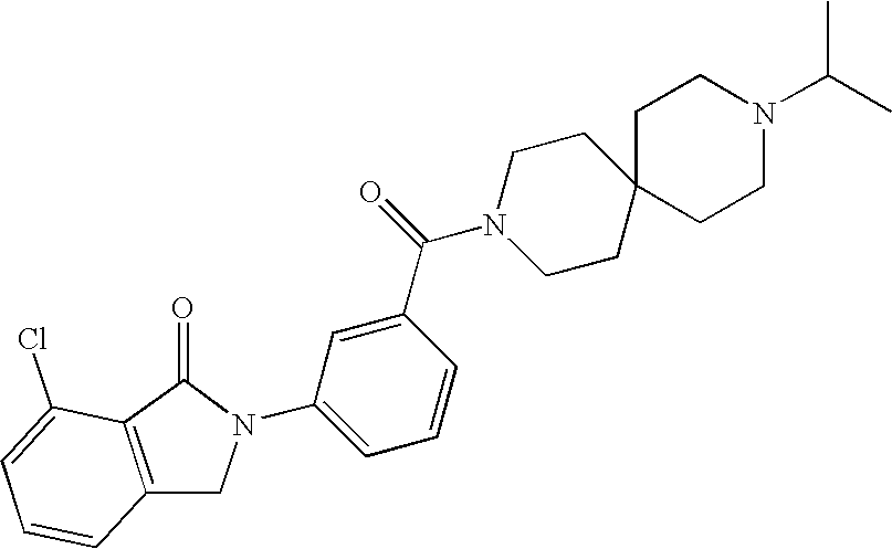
C1=C(N2CC3=C(C(Cl)=CC=C3)C2=O)C=C(C(=O)N2CCC3(CC2)CCN(C(C)C)CC3)C=C1
